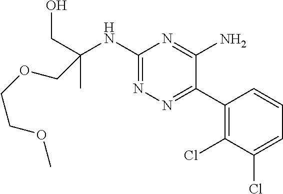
C1(C2=NN=C(NC(C)(CO)COCCOC)N=C2N)=C(Cl)C(Cl)=CC=C1
